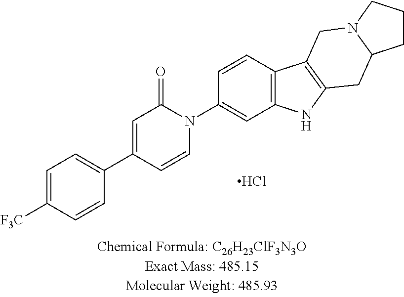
Cl.C1(N2C(=O)C=C(C3=CC=C([F3C])C=C3)C=C2)=CC2=C(C=C1)C1=C(N2)CC2N(C1)CCC2
